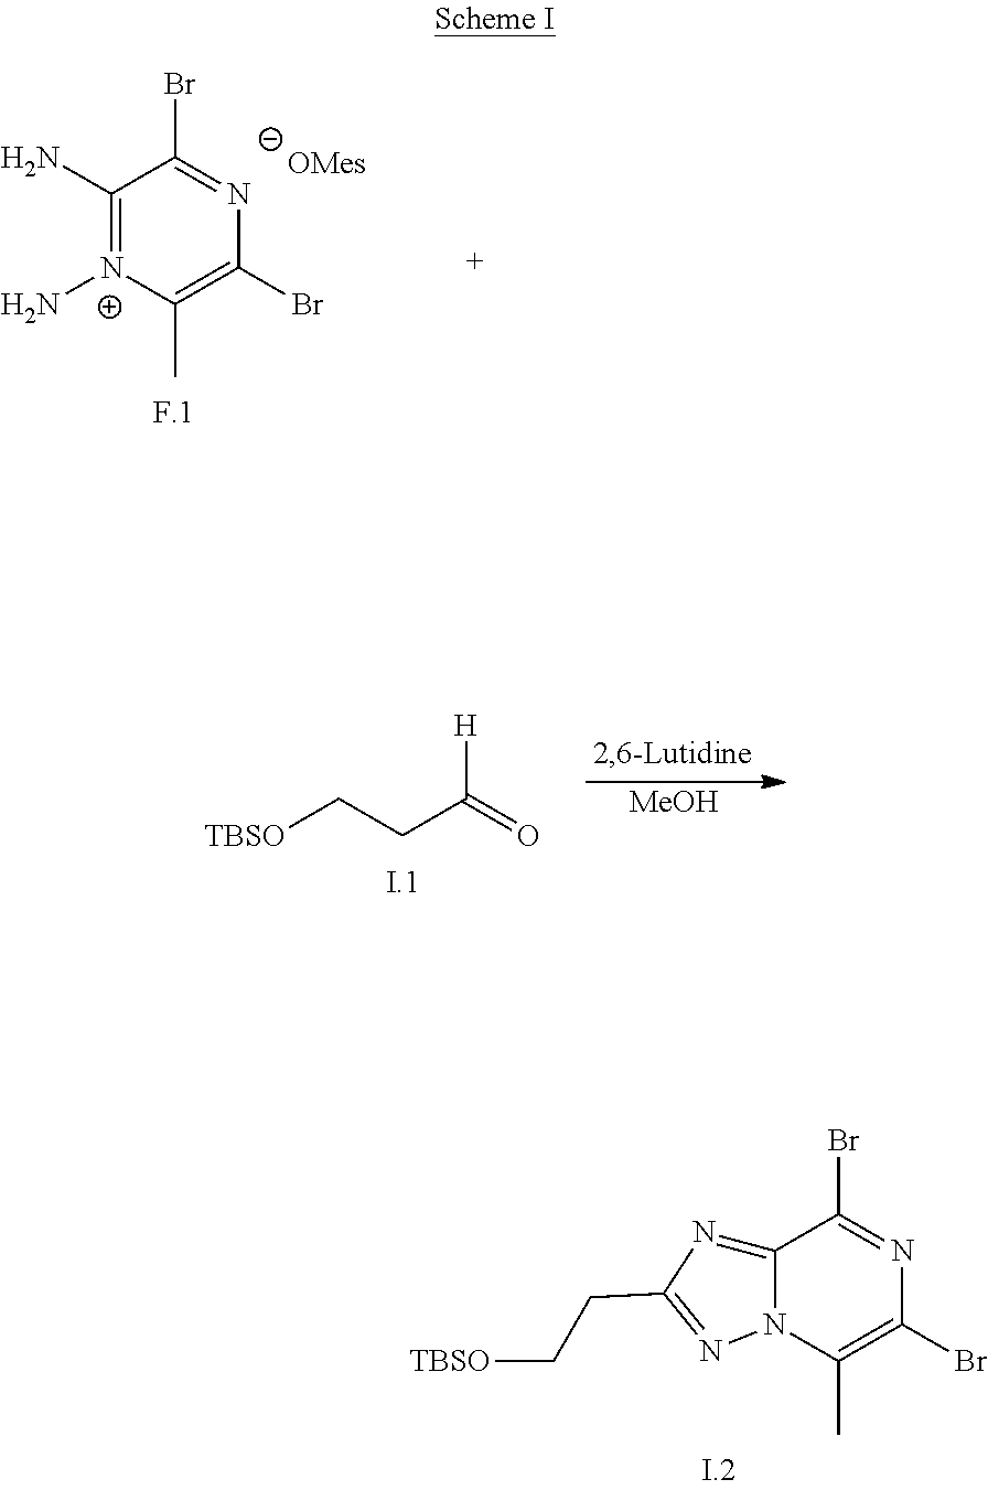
C1(N)=[N+](N)C(C)=C(Br)N=C1Br.C(CC(=O)[H])[TBSO].[MeOH].C12=NC(CC[TBSO])=NN1C(C)=C(Br)N=C2Br
